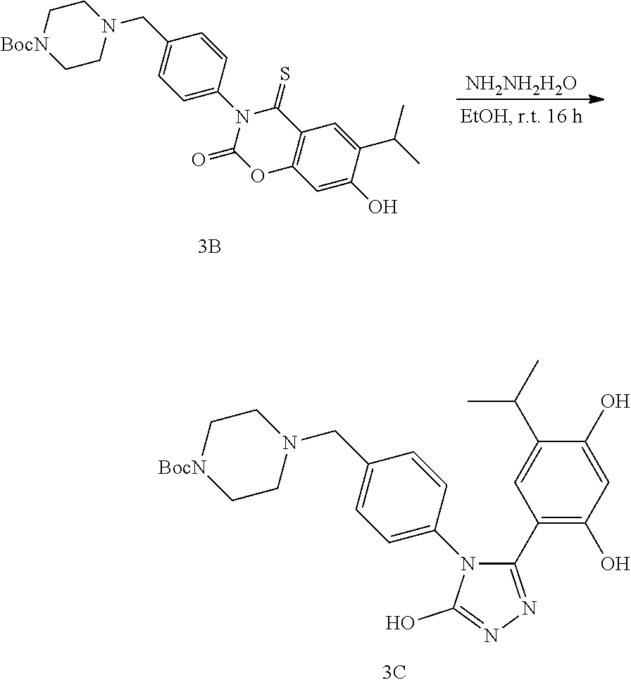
C1CN(CC2=CC=C(N3C(=O)OC4=C(C3=S)C=C(C(C)C)C(O)=C4)C=C2)CC[BocN]1.[NH2NH2H2O].C1CN(CC2=CC=C(N3C(C4=C(O)C=C(O)C(C(C)C)=C4)=NN=C3O)C=C2)CC[BocN]1
